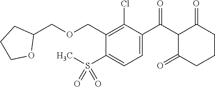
C1COC(COCC2=C(Cl)C(C(C3C(=O)CCCC3=O)=O)=CC=C2S(C)(=O)=O)C1
